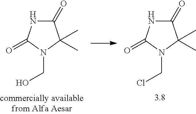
C1(=O)NC(=O)N(CO)C1(C)C.C1(=O)NC(=O)N(CCl)C1(C)C
